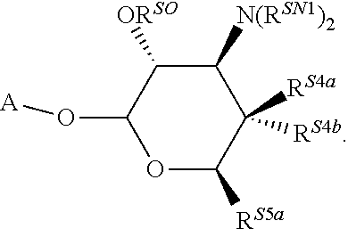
C1([N(RSN1)2])C([ORSO])C(O[A])OC([RS5a])C1([RS4b])[RS4a]
